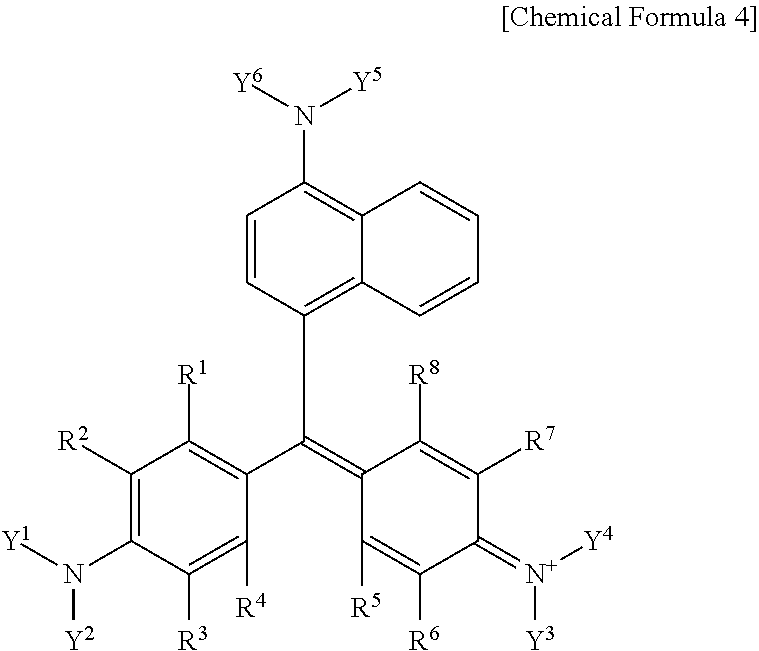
C1=CC(C(=C2C([R5])=C([R6])C(=[N+]([Y4])[Y3])C([R7])=C2[R8])C2=C([R1])C([R2])=C(N([Y1])[Y2])C([R3])=C2[R4])=C2C(=C1N([Y6])[Y5])C=CC=C2
